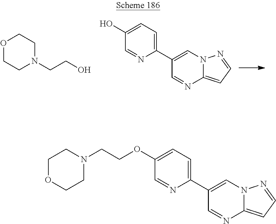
O1CCN(CCO)CC1.C12=CC=NN1C=C(C1=CC=C(O)C=N1)C=N2.C12=CC=NN1C=C(C1=CC=C(OCCN3CCOCC3)C=N1)C=N2
